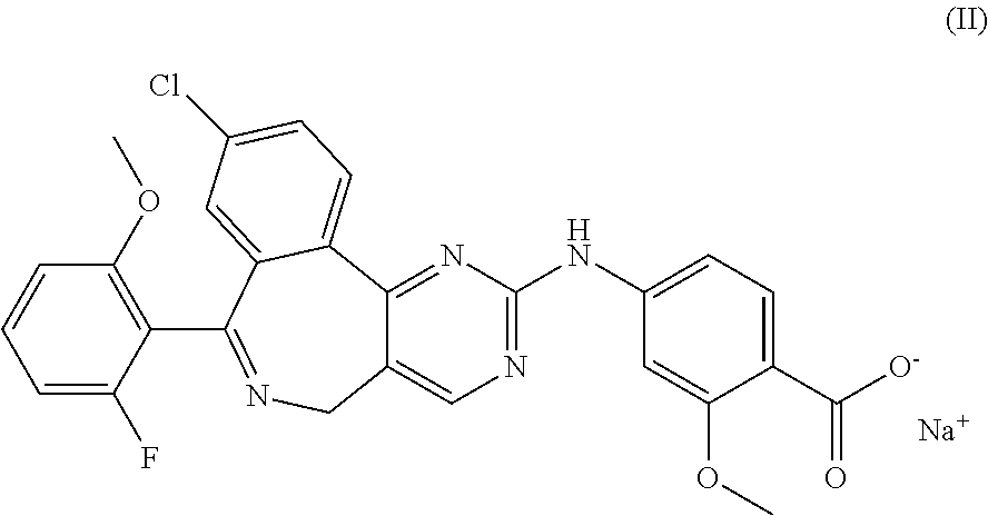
C12=CN=C(NC3=CC=C(C([O-])=O)C(OC)=C3)N=C1C1=CC=C(Cl)C=C1C(C1=C(OC)C=CC=C1F)=NC2.[Na]
